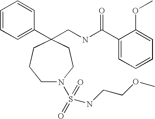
C1(CNC(C2=CC=CC=C2OC)=O)(C2=CC=CC=C2)CCCN(S(=O)(=O)NCCOC)CC1
